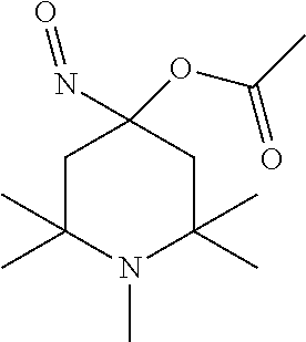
N1(C)C(C)(C)CC(N=O)(OC(C)=O)CC1(C)C
